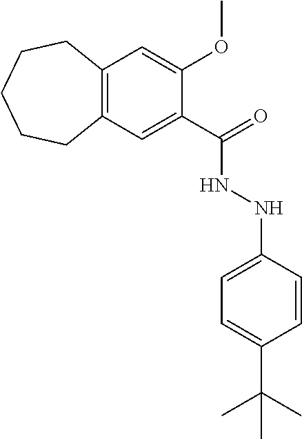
C12=C(C=C(C(=O)NNC3=CC=C(C(C)(C)C)C=C3)C(OC)=C1)CCCCC2
